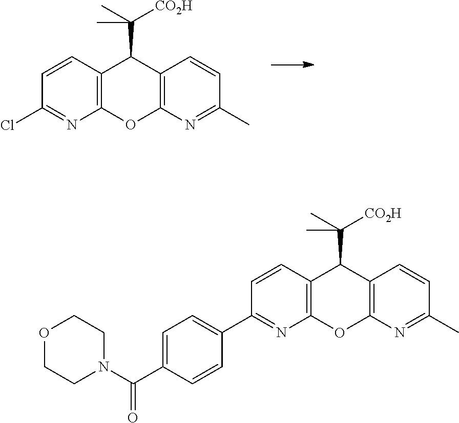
C12=C(N=C(C)C=C1)OC1=C(C2C(C)([CO2H])C)C=CC(C2=CC=C(C(N3CCOCC3)=O)C=C2)=N1.C12=C(N=C(C)C=C1)OC1=C(C2C(C)([CO2H])C)C=CC(Cl)=N1
